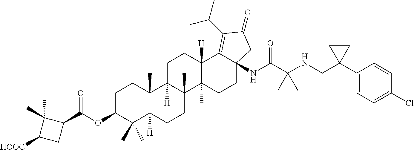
C1C2([H])C(C)(C3(C)C([H])(C1)C1=C(C(C)C)C(=O)CC1(NC(C(NCC1(C4=CC=C(Cl)C=C4)CC1)(C)C)=O)CC3)CCC1([H])C2(C)CCC(OC(C2C(C)(C)C([HOOC])C2)=O)C1(C)C
